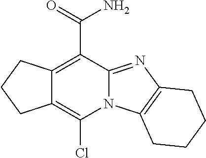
C12=C(Cl)N3C(=NC4=C3CCCC4)C(C(N)=O)=C1CCC2
